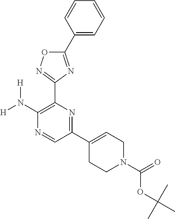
C1(N([H])[H])=C(C2=NOC(C3=CC=CC=C3)=N2)N=C(C2=CCN(C(=O)OC(C)(C)C)CC2)C=N1
